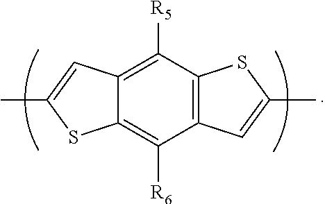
[R5]C1=C2C(=C([R6])C3=C1SC(C)=C3)SC(C)=C2
